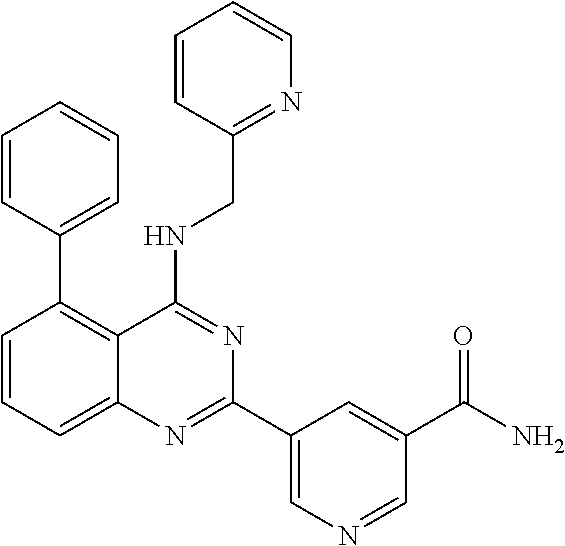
C1=CC=C2C(=C1C1=CC=CC=C1)C(NCC1=NC=CC=C1)=NC(C1=CN=CC(C(N)=O)=C1)=N2
